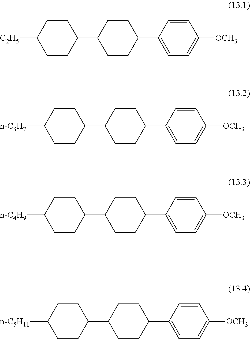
C1CC([C2H5])CCC1C1CCC(C2=CC=C([OCH3])C=C2)CC1.C1CC([n-C3H7])CCC1C1CCC(C2=CC=C([OCH3])C=C2)CC1.C1CC([n-C4H9])CCC1C1CCC(C2=CC=C([OCH3])C=C2)CC1.C1CC([n-C5H11])CCC1C1CCC(C2=CC=C([OCH3])C=C2)CC1
